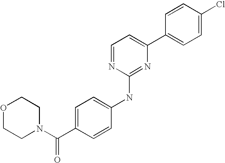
C1=CC(C2=CC=NC(NC3=CC=C(C(N4CCOCC4)=O)C=C3)=N2)=CC=C1Cl
